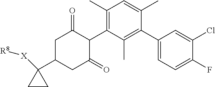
C1C(C2([X][R8])CC2)CC(=O)C(C2=C(C)C=C(C)C(C3=CC=C(F)C(Cl)=C3)=C2C)C1=O
